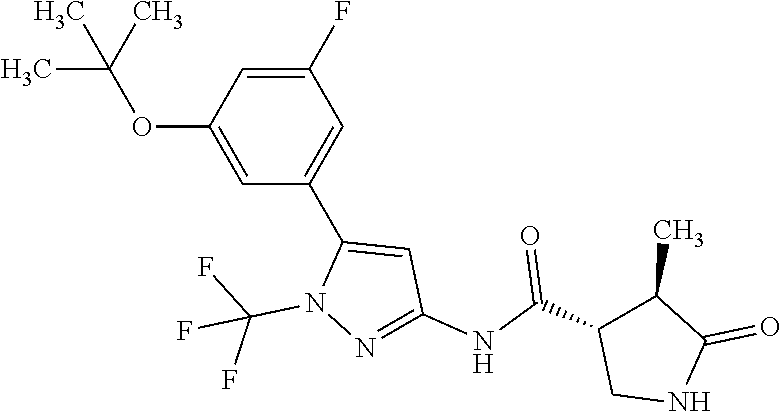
C1(F)=CC(OC(C)(C)C)=CC(C2=CC(NC(C3CNC(=O)C3C)=O)=NN2C(F)(F)F)=C1
